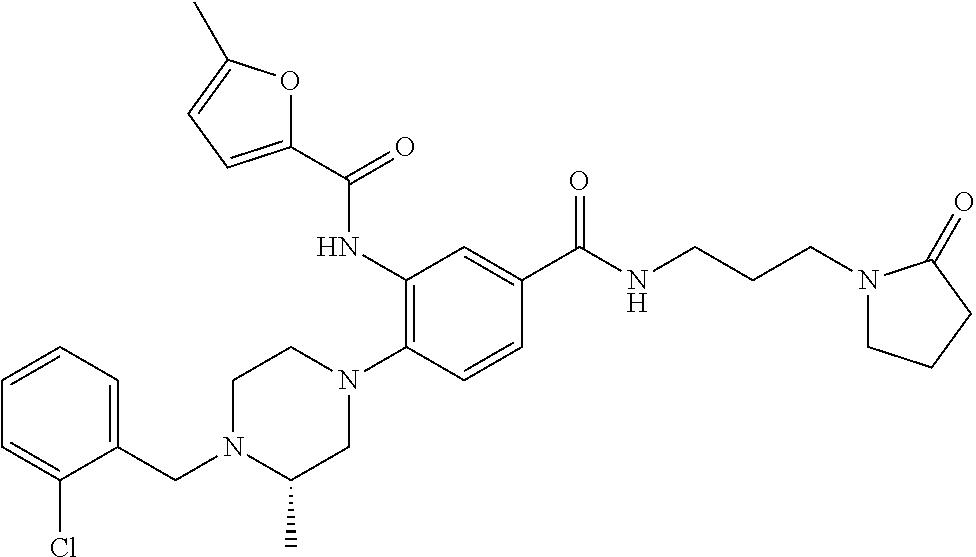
C1=CC=C(CN2C(C)CN(C3=C(NC(C4=CC=C(C)O4)=O)C=C(C(NCCCN4CCCC4=O)=O)C=C3)CC2)C(Cl)=C1
